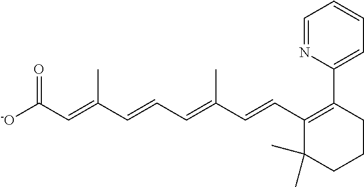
[-O]C(C=C(C=CC=C(C=CC1=C(C2=CC=CC=N2)CCCC1(C)C)C)C)=O
